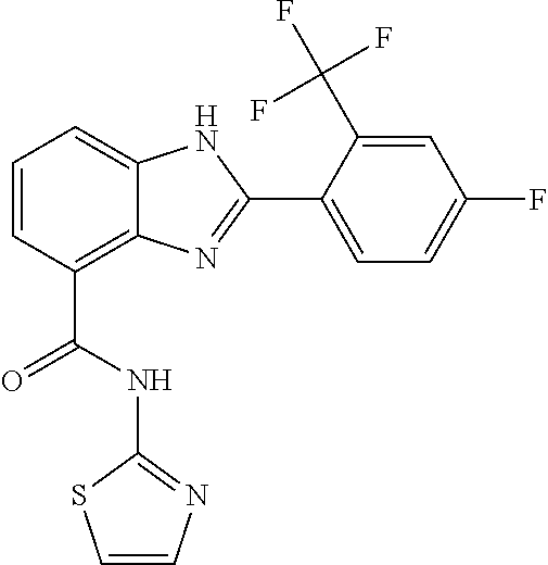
C1=CC(C(=O)NC2=NC=CS2)=C2C(=C1)NC(C1=CC=C(F)C=C1C(F)(F)F)=N2
